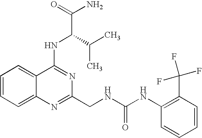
C1=CC=C2C(=C1)C(NC(C(C)C)C(N)=O)=NC(CNC(NC1=C(C(F)(F)F)C=CC=C1)=O)=N2
